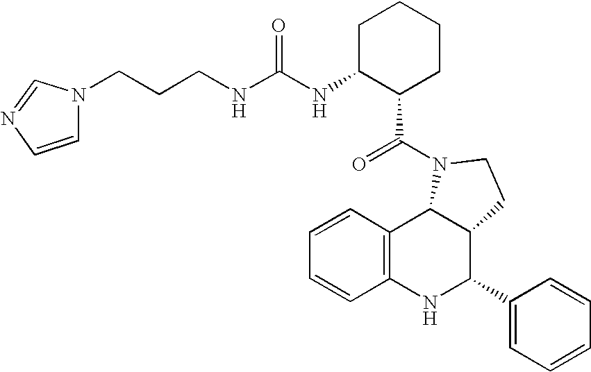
C12=C(NC(C3=CC=CC=C3)C3C1N(C(=O)C1CCCCC1NC(NCCCN1C=CN=C1)=O)CC3)C=CC=C2
